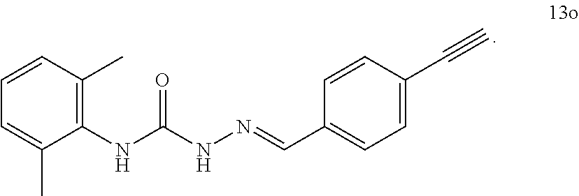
C1=CC=C(C)C(NC(NN=CC2=CC=C(C#C)C=C2)=O)=C1C
